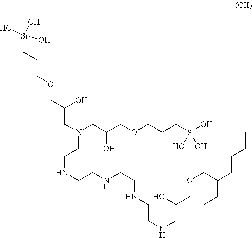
N(CC(COCCC[Si](O)(O)O)O)(CC(O)COCCC[Si](O)(O)O)CCNCCNCCNCCNCC(COCC(CC)CCCC)O
